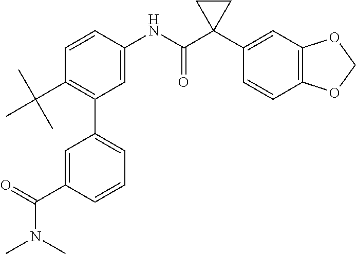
C1(C2=C(C(C)(C)C)C=CC(NC(C3(C4=CC5=C(C=C4)OCO5)CC3)=O)=C2)=CC=CC(C(N(C)C)=O)=C1
